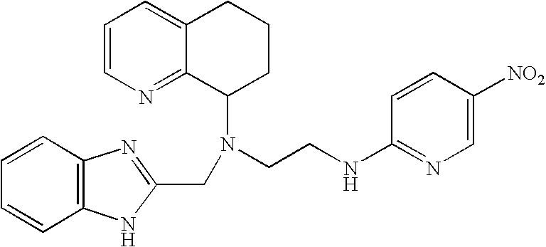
N1=C2C(=CC=C1)CCCC2N(CCNC1=NC=C([NO2])C=C1)CC1=NC2=C(N1)C=CC=C2
